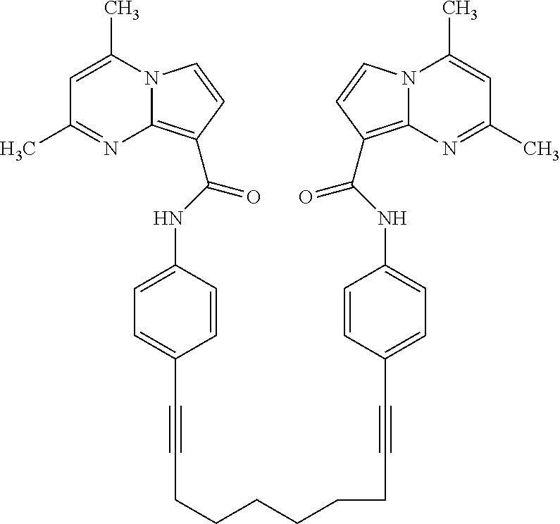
N12C(=C(C(NC3=CC=C(C#CCCCCCCC#CC4=CC=C(NC(C5=C6N(C=C5)C(C)=CC(C)=N6)=O)C=C4)C=C3)=O)C=C1)N=C(C)C=C2C
